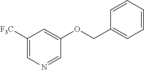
C1([F3C])=CN=CC(OCC2=CC=CC=C2)=C1
